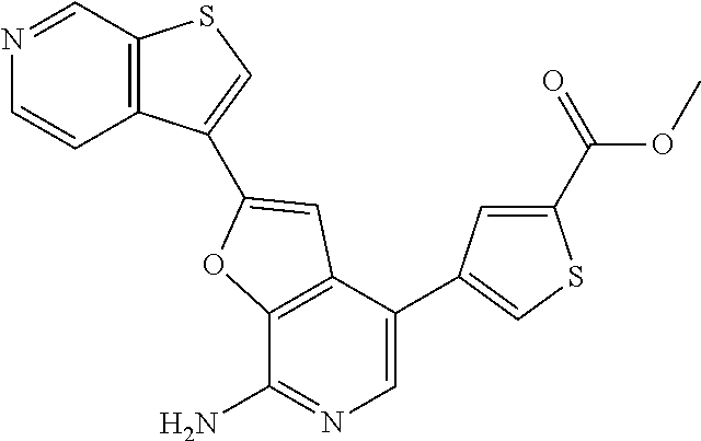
C12=C(C(C3=CSC(C(=O)OC)=C3)=CN=C1N)C=C(C1=CSC3=C1C=CN=C3)O2
